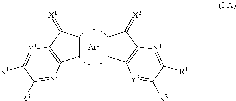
C1=CC(=[X1])C2=C1[Y4]=C([R3])C([R4])=[Y3]2.C1CC(=[X2])C2=C1[Y2]=C([R2])C([R1])=[Y1]2
